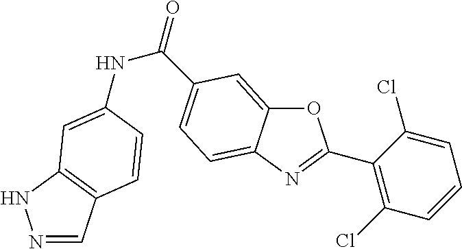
O1C2=CC(C(=O)NC3=CC4=C(C=NN4)C=C3)=CC=C2N=C1C1=C(Cl)C=CC=C1Cl
